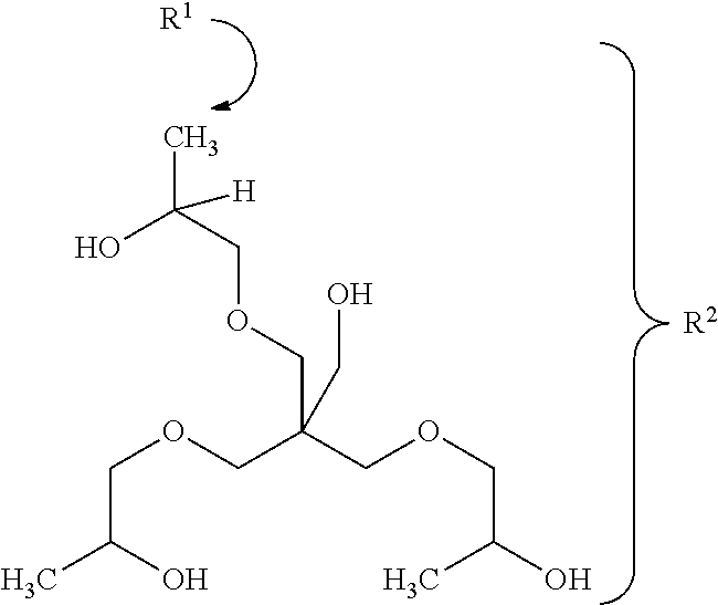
[R2].[R1].OC(COCC(CO)(COCC(O)C)COCC(C)O)(C)[H]
